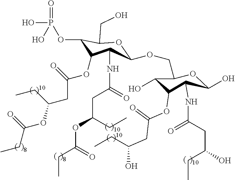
C1(OCC2OC(O)C(NC(CC(CC)O)=O)C(OC(CC(CC)O)=O)C2O)OC(CO)C(OP(O)(=O)O)C(OC(CC(OC(CC)=O)CC)=O)C1NC(CC(CC)OC(CC)=O)=O
